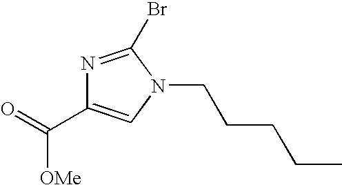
N1=C(Br)N(CCCCC)C=C1C(=O)[OMe]
